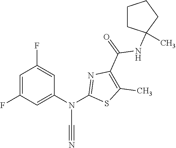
C1=C(F)C=C(N(C2=NC(C(NC3(C)CCCC3)=O)=C(C)S2)C#N)C=C1F
